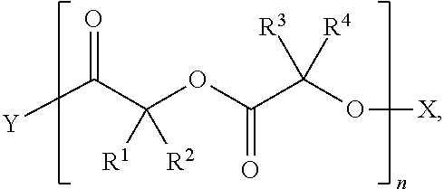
[Y]C(C(OC(C(O[X])([R4])[R3])=O)([R2])[R1])=O
